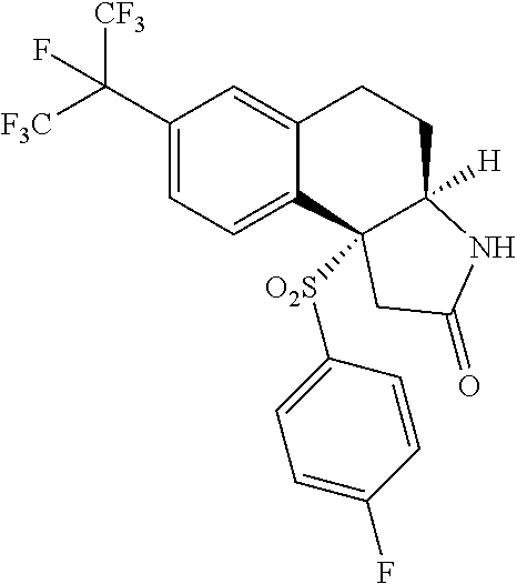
C1(C([F3C])([CF3])F)=CC=C2C(=C1)CCC1([H])C2([O2S]C2=CC=C(F)C=C2)CC(=O)N1
